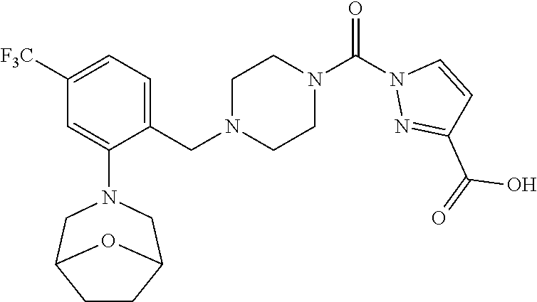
C1([F3C])=CC=C(CN2CCN(C(N3N=C(C(=O)O)C=C3)=O)CC2)C(N2CC3CCC(C2)O3)=C1
